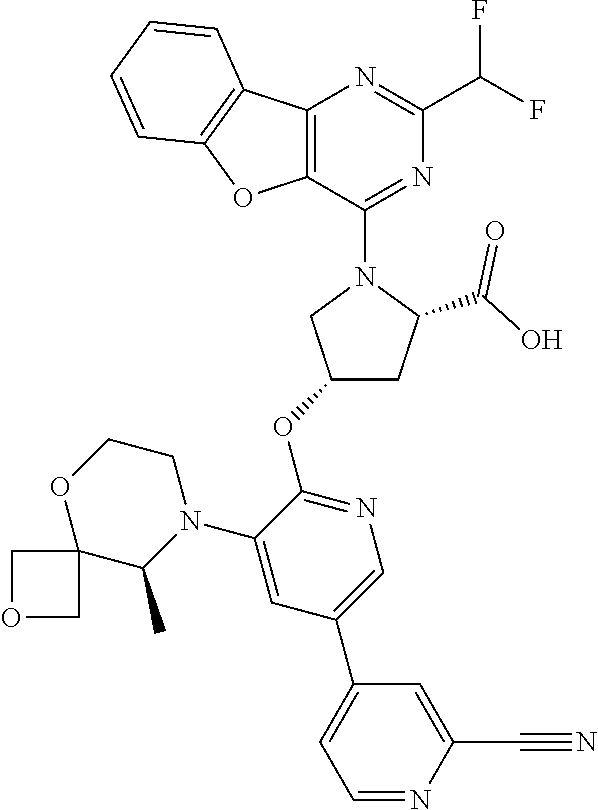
C12=C(C(N3CC(OC4=NC=C(C5=CC=NC(C#N)=C5)C=C4N4CCOC5(C4C)COC5)CC3C(O)=O)=NC(C(F)F)=N1)OC1=C2C=CC=C1
